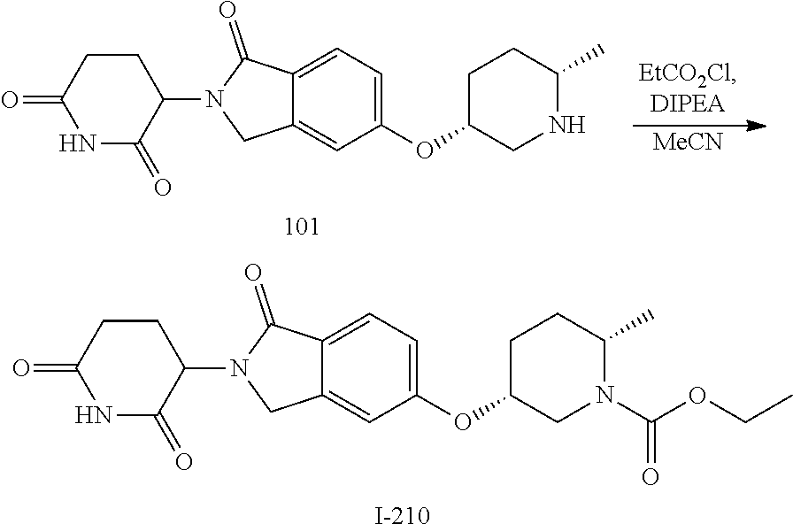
C1(N2CC3=CC(OC4CN(C(OCC)=O)C(C)CC4)=CC=C3C2=O)CCC(=O)NC1=O.[MeCN].C1(N2CC3=CC(OC4CNC(C)CC4)=CC=C3C2=O)CCC(=O)NC1=O
